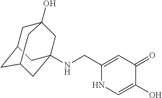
C1(CNC23CC4(O)CC(CC(C2)C4)C3)=CC(=O)C(O)=CN1
